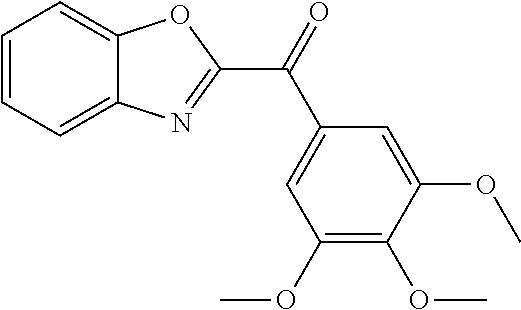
C1=CC=C2C(=C1)OC(C(=O)C1=CC(OC)=C(OC)C(OC)=C1)=N2
